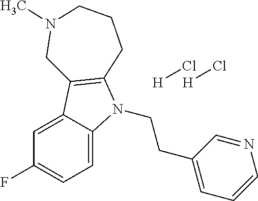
C1=C2C(=CC=C1F)N(CCC1=CC=CN=C1)C1=C2CN(C)CCC1.[H]Cl.[H]Cl
